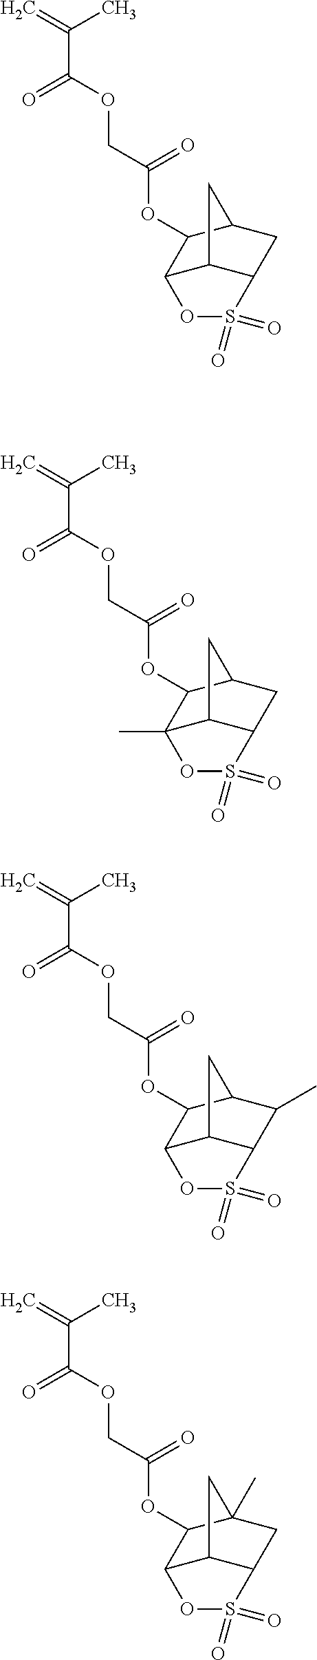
C=C(C)C(=O)OCC(=O)OC1C2C3C(CC1C3)S(=O)(=O)O2.C=C(C)C(=O)OCC(=O)OC1C2(C)C3C(CC1C3)S(=O)(=O)O2.C=C(C)C(=O)OCC(=O)OC1C2C3C(C(C)C1C3)S(=O)(=O)O2.C=C(C)C(=O)OCC(=O)OC1C2C3C(CC1(C)C3)S(=O)(=O)O2
